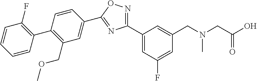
C1=CC(C2=C(COC)C=C(C3=NC(C4=CC(F)=CC(CN(CC(O)=O)C)=C4)=NO3)C=C2)=C(F)C=C1
